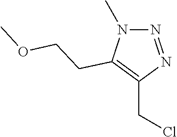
CN1N=NC(CCl)=C1CCOC
